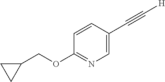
C1=CC(C#C[H])=CN=C1OCC1CC1
